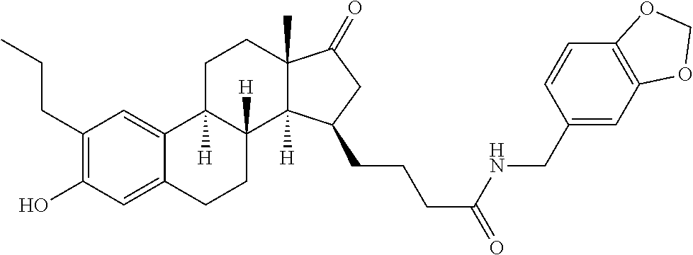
C1(CCC)=C(O)C=C2C(=C1)C1([H])C([H])(CC2)C2([H])C(C)(CC1)C(=O)CC2CCCC(NCC1=CC2=C(C=C1)OCO2)=O
